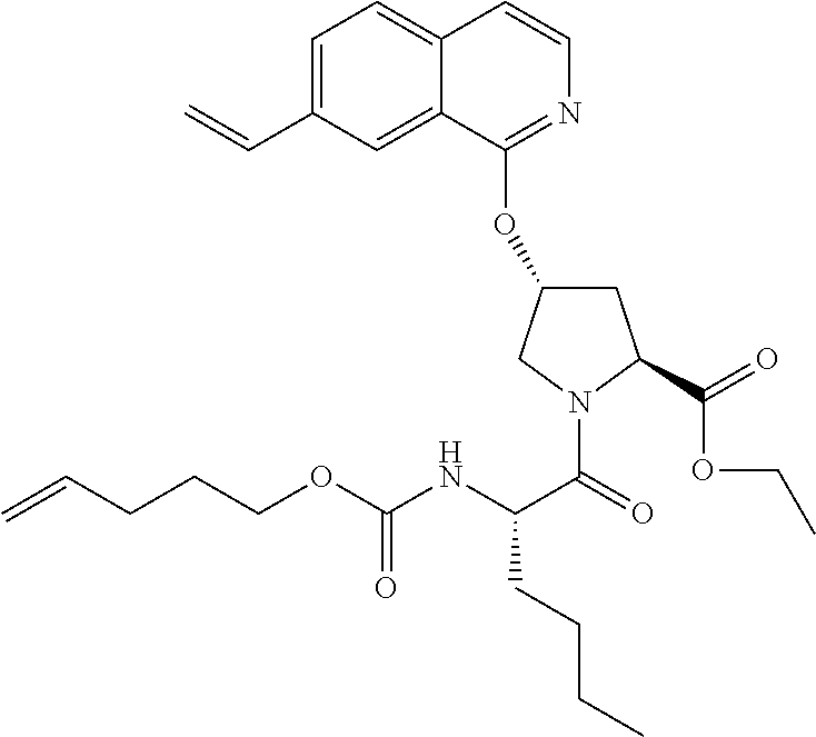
C1=C(C=C)C=C2C(=C1)C=CN=C2OC1CC(C(=O)OCC)N(C(=O)C(NC(OCCCC=C)=O)CCCC)C1
